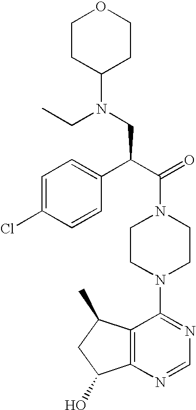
C(N1CCN(C2=NC=NC3=C2C(C)CC3O)CC1)(C(C1=CC=C(Cl)C=C1)CN(CC)C1CCOCC1)=O
